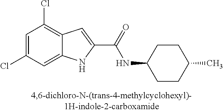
C12=CC(Cl)=CC(Cl)=C1C=C(C(=O)NC1CCC(C)CC1)N2
